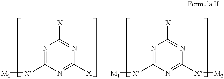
N1=C([X][M1])N=C([X])N=C1[X].N1=C([X][M1])N=C([X][M2])N=C1[X]
